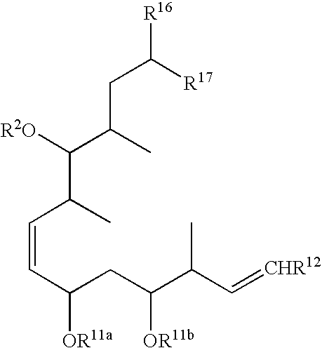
C(=CC(C([R2O])C(C)CC([R17])[R16])C)C([OR11a])CC(C(C=[CHR12])C)[OR11b]
